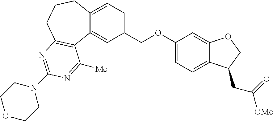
C12=CC(COC3=CC=C4C(=C3)OCC4CC([OMe])=O)=CC=C1CCCC1=C2C([Me])=NC(N2CCOCC2)=N1
